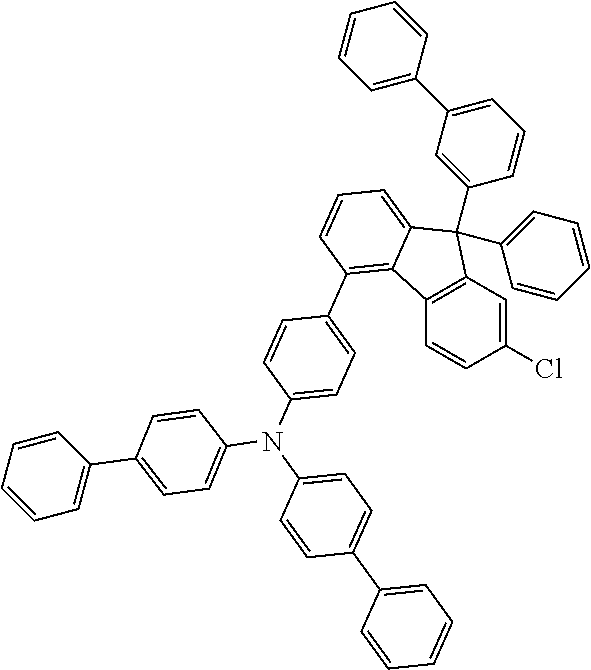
C1(Cl)=CC2=C(C=C1)C1=C(C3=CC=C(N(C4=CC=C(C5=CC=CC=C5)C=C4)C4=CC=C(C5=CC=CC=C5)C=C4)C=C3)C=CC=C1C2(C1=CC=CC=C1)C1=CC(C2=CC=CC=C2)=CC=C1
